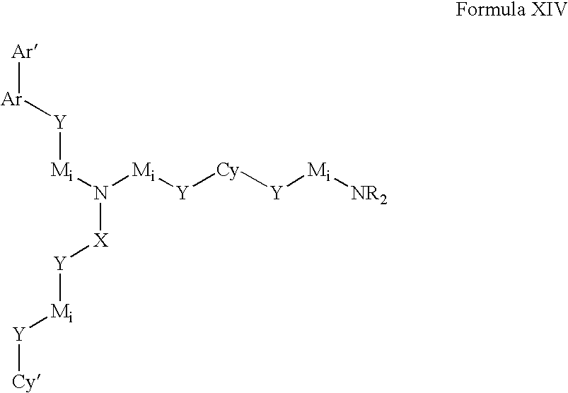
[Ar][Ar][Y][Mi]N([Mi][Y][Cy][Y][Mi][NR2])[X][Y][Mi][Y][Cy]
